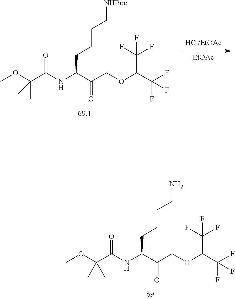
N(C(C(COC(C(F)(F)F)C(F)(F)F)=O)CCCCN)C(C(OC)(C)C)=O.[EtOAc].N(C(C(COC(C(F)(F)F)C(F)(F)F)=O)CCCC[NHBoc])C(C(OC)(C)C)=O
